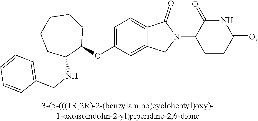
O(C1=CC=C2C(=C1)CN(C1CCC(=O)NC1=O)C2=O)C1CCCCCC1NCC1=CC=CC=C1
